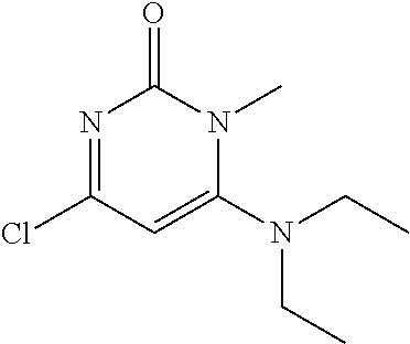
N1=C(Cl)C=C(N(CC)CC)N(C)C1=O
